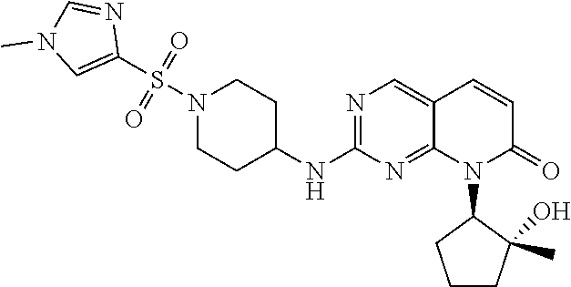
N1(S(C2=CN(C)C=N2)(=O)=O)CCC(NC2=NC=C3C(=N2)N(C2CCCC2(C)O)C(=O)C=C3)CC1
